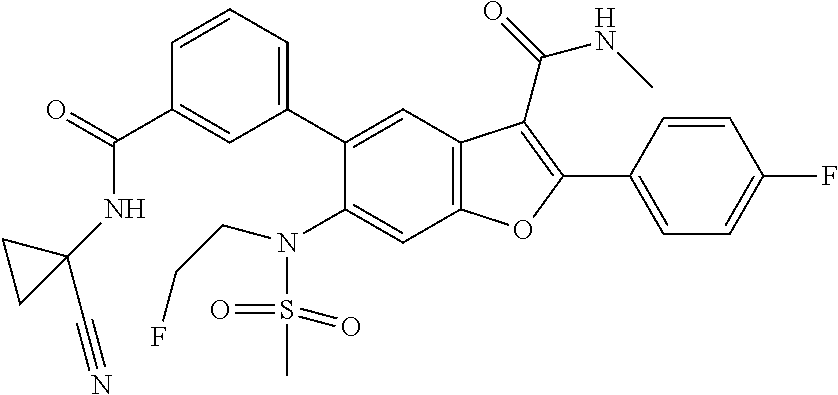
C1=CC(C2=C(C(=O)NC)C3=C(C=C(N(S(C)(=O)=O)CCF)C(C4=CC=CC(C(NC5(C#N)CC5)=O)=C4)=C3)O2)=CC=C1F
